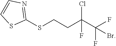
FC(C(CCSC1=NC=CS1)(Cl)F)(F)Br
